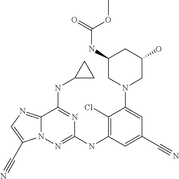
C1(Cl)=C(NC2=NN3C(=NC=C3C#N)C(NC3CC3)=N2)C=C(C#N)C=C1N1CC(O)CC(NC(=O)OC)C1
